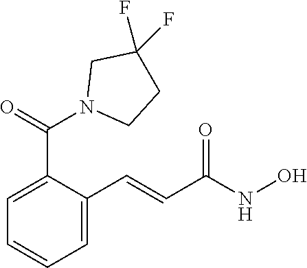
N1(C(C2=CC=CC=C2C=CC(NO)=O)=O)CCC(F)(F)C1
